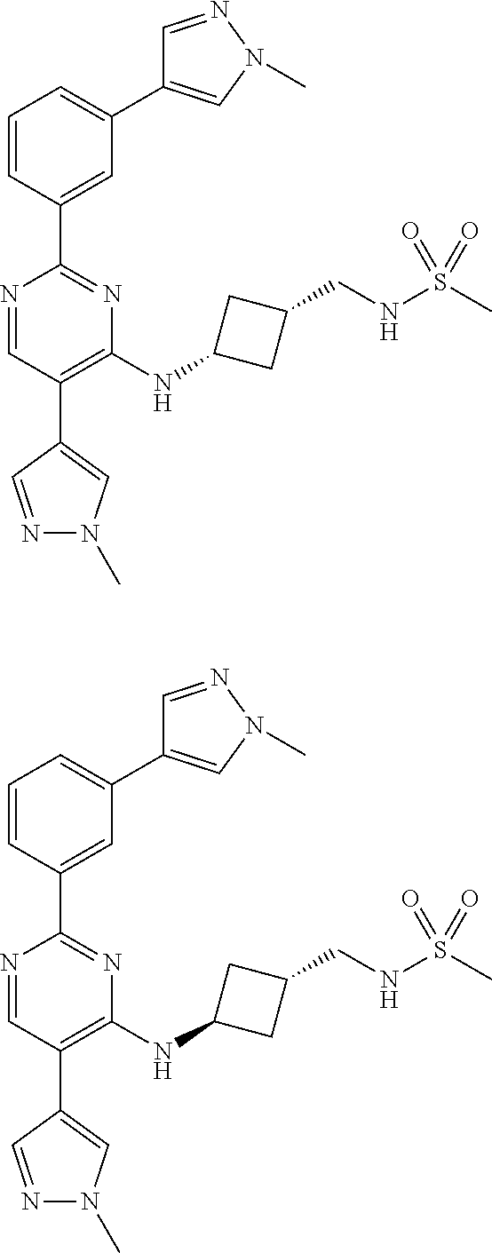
N1=CC(C2=CN(C)N=C2)=C(NC2CC(CNS(C)(=O)=O)C2)N=C1C1=CC(C2=CN(C)N=C2)=CC=C1.N1=CC(C2=CN(C)N=C2)=C(NC2CC(CNS(C)(=O)=O)C2)N=C1C1=CC(C2=CN(C)N=C2)=CC=C1
